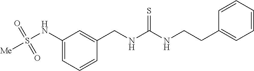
C1(CNC(NCCC2=CC=CC=C2)=S)=CC(NS([Me])(=O)=O)=CC=C1
